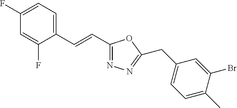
C1(F)=CC=C(C=CC2=NN=C(CC3=CC=C(C)C(Br)=C3)O2)C(F)=C1
